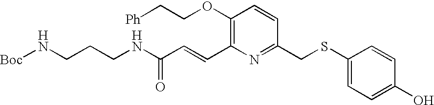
[Boc]NCCCNC(C=CC1=C(OCC[Ph])C=CC(CSC2=CC=C(O)C=C2)=N1)=O
